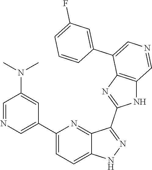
C1(C2=CN=CC(N(C)C)=C2)=CC=C2C(=N1)C(C1=NC3=C(N1)C=NC=C3C1=CC(F)=CC=C1)=NN2
